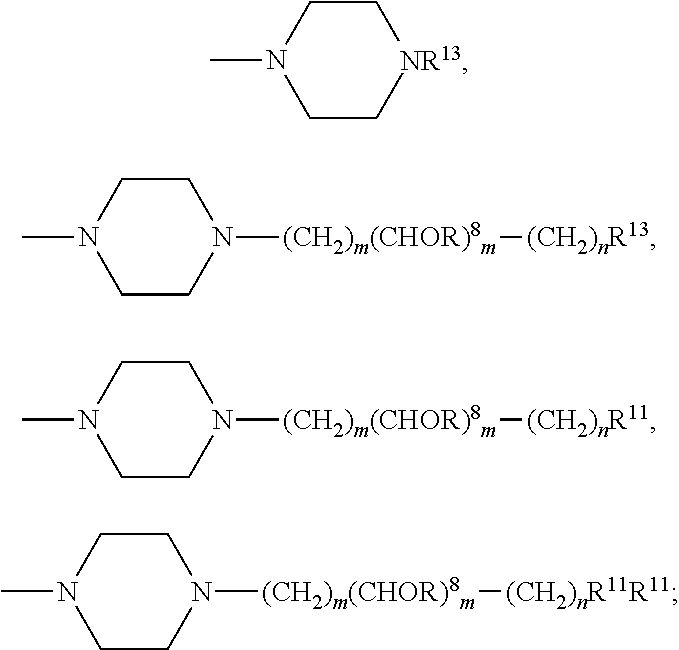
C1CN(C)CC[NR13]1.C1CN(C)CCN1[(CH2)m(CHOR)8m][(CH2)nR13].C1CN(C)CCN1[(CH2)m(CHOR)8m][(CH2)nR11].C1CN(C)CCN1[(CH2)m(CHOR)8m][(CH2)nR11R11]
